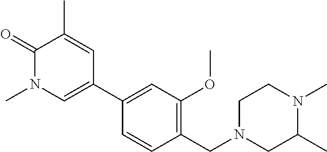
C1=CC(CN2CC(C)N(C)CC2)=C(OC)C=C1C1=CN(C)C(=O)C(C)=C1
